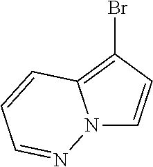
N12C=CC(Br)=C1C=CC=N2
